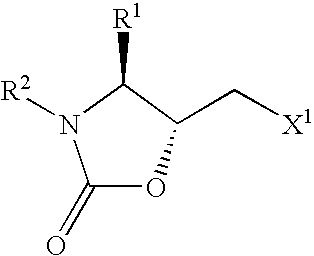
C1(=O)OC(C[X1])C([R1])N1[R2]
